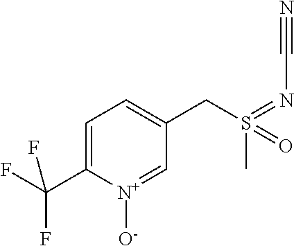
C1=C(C(F)(F)F)[N+]([O-])=CC(CS(=O)(=NC#N)C)=C1
